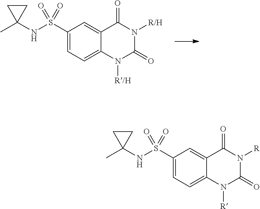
C1(S(NC2(C)CC2)(=O)=O)=CC=C2C(=C1)C(=O)N([R/H])C(=O)N2[R/H].C1(S(NC2(C)CC2)(=O)=O)=CC=C2C(=C1)C(=O)N([R])C(=O)N2[R]
